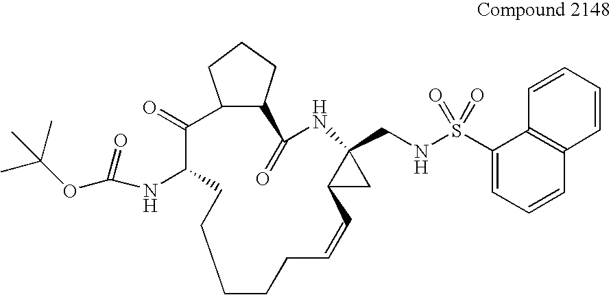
C1CCC=CC2CC2(CNS(C2=CC=CC3=C2C=CC=C3)(=O)=O)NC(=O)C2CCCC2C(=O)C(NC(OC(C)(C)C)=O)CC1
